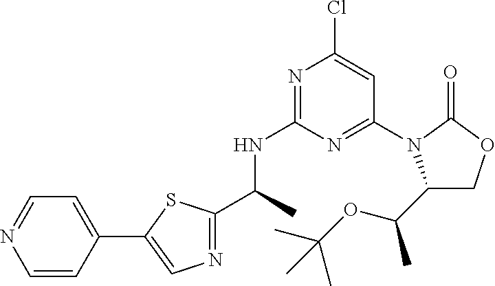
N1=C(C(C)NC2=NC(Cl)=CC(N3C(C(OC(C)(C)C)C)COC3=O)=N2)SC(C2=CC=NC=C2)=C1
